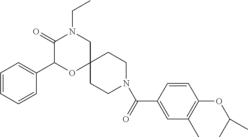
N1(C(=O)C2=CC(C)=C(OC(C)C)C=C2)CCC2(CC1)CN(CC)C(=O)C(C1=CC=CC=C1)O2
